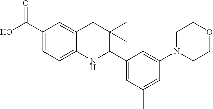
C1(C(O)=O)=CC=C2C(=C1)CC(C)(C)C(C1=CC(C)=CC(N3CCOCC3)=C1)N2
